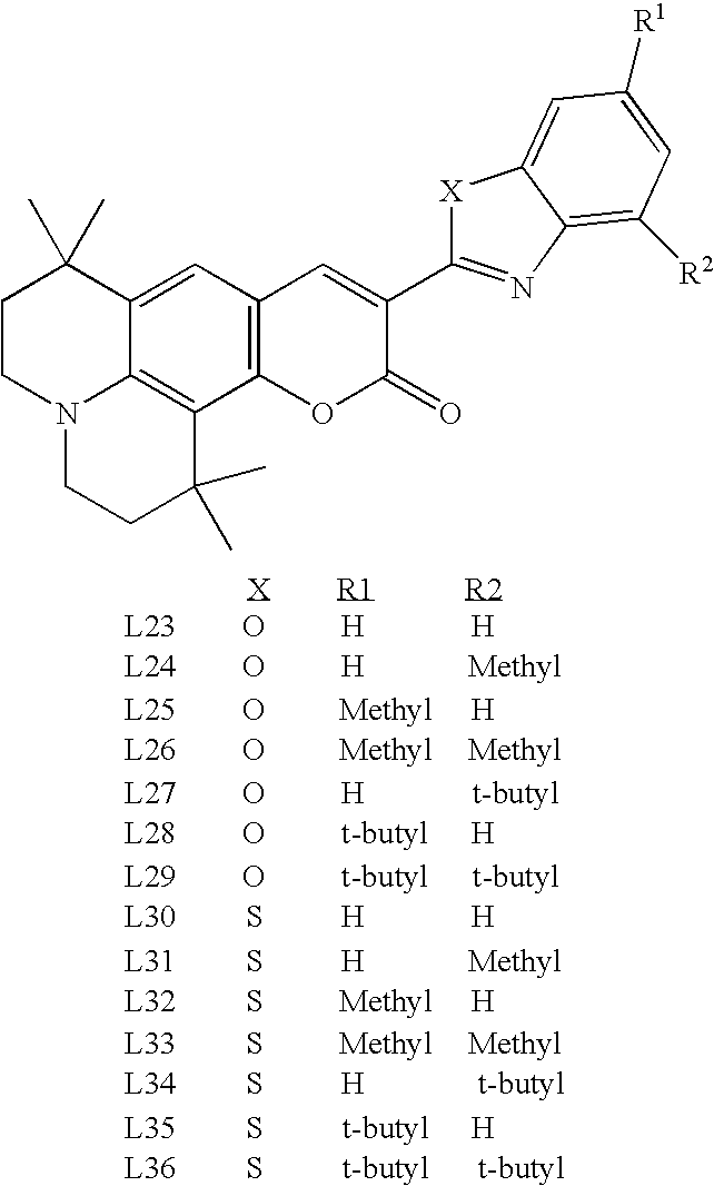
O.[H].[H].O.[H].[Methyl].O.[Methyl].[H].O.[Methyl].[Methyl].O.[H].[t-butyl].O.[t-butyl].[H].O.[t-butyl].[t-butyl].S.[H].[H].S.[H].[Methyl].S.[Methyl].[H].S.[Methyl].[Methyl].S.[H].[t-butyl].S.[t-butyl].[H].S.[t-butyl].[t-butyl].C1CN2C3=C(C4=C(C=C3C1(C)C)C=C(C1=NC3=C([R2])C=C([R1])C=C3[X]1)C(=O)O4)C(C)(C)CC2
